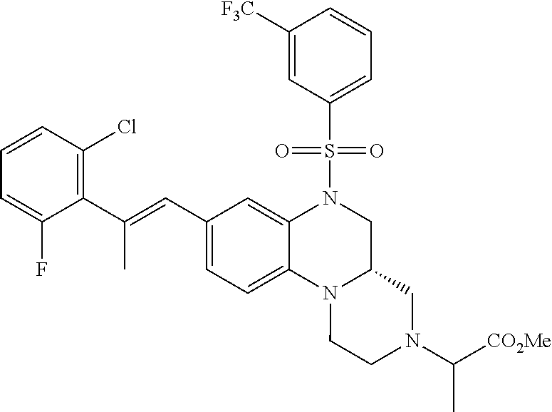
C1(C(=CC2=CC=C3C(=C2)N(S(C2=CC=CC([F3C])=C2)(=O)=O)CC2N3CCN(C([CO2Me])C)C2)C)=C(Cl)C=CC=C1F
